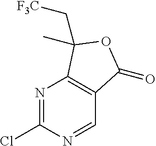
N1=C(Cl)N=CC2=C1C(C[F3C])(C)OC2=O
